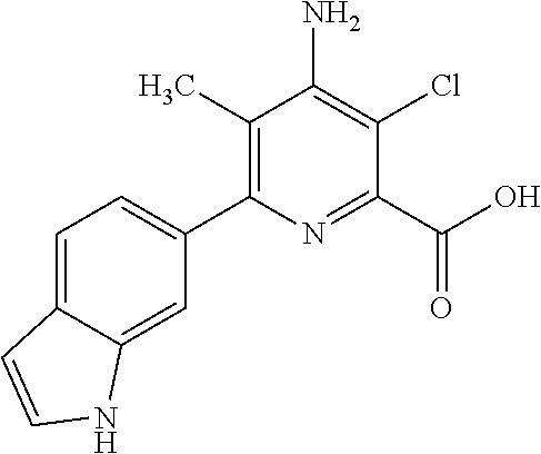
C1=C2C(=CC(C3=C(C)C(N)=C(Cl)C(C(O)=O)=N3)=C1)NC=C2
